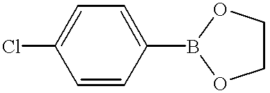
ClC1=CC=C(B2OCCO2)C=C1
